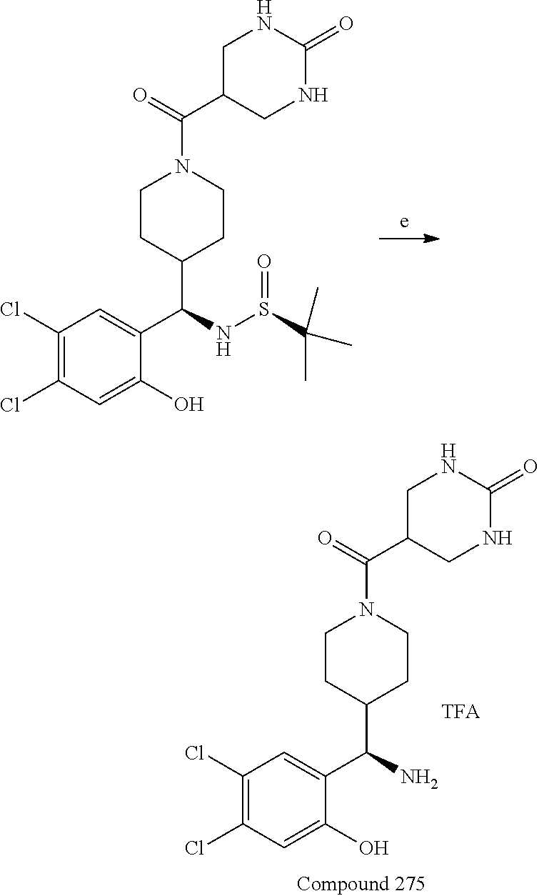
C1C(C(=O)N2CCC(C(N)C3=CC(Cl)=C(Cl)C=C3O)CC2)CNC(=O)N1.C1C(C(=O)N2CCC(C(NS(C(C)(C)C)=O)C3=CC(Cl)=C(Cl)C=C3O)CC2)CNC(=O)N1
